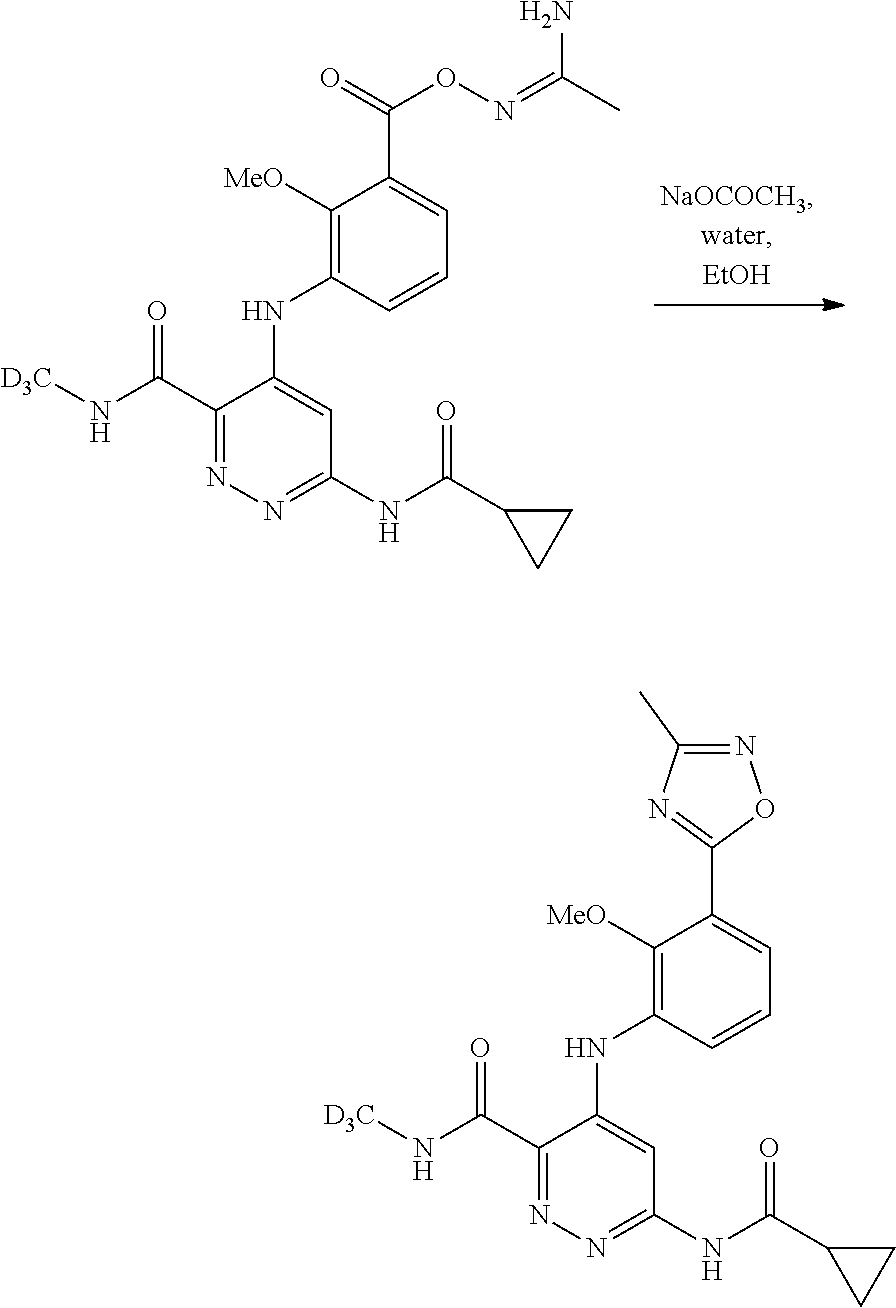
C1(C(N[D3C])=O)=NN=C(NC(C2CC2)=O)C=C1NC1=C([MeO])C(C(=O)ON=C(N)C)=CC=C1.C1(C(N[D3C])=O)=NN=C(NC(C2CC2)=O)C=C1NC1=C([MeO])C(C2=NC(C)=NO2)=CC=C1
